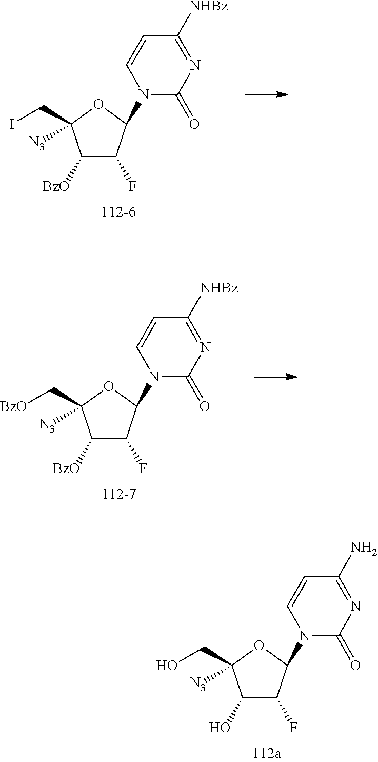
C1([BzO])C(F)C(N2C(=O)N=C([NHBz])C=C2)OC1(CI)[N3].C1([BzO])C(F)C(N2C(=O)N=C([NHBz])C=C2)OC1(C[BzO])[N3].C1(O)C(F)C(N2C(=O)N=C(N)C=C2)OC1(CO)[N3]
